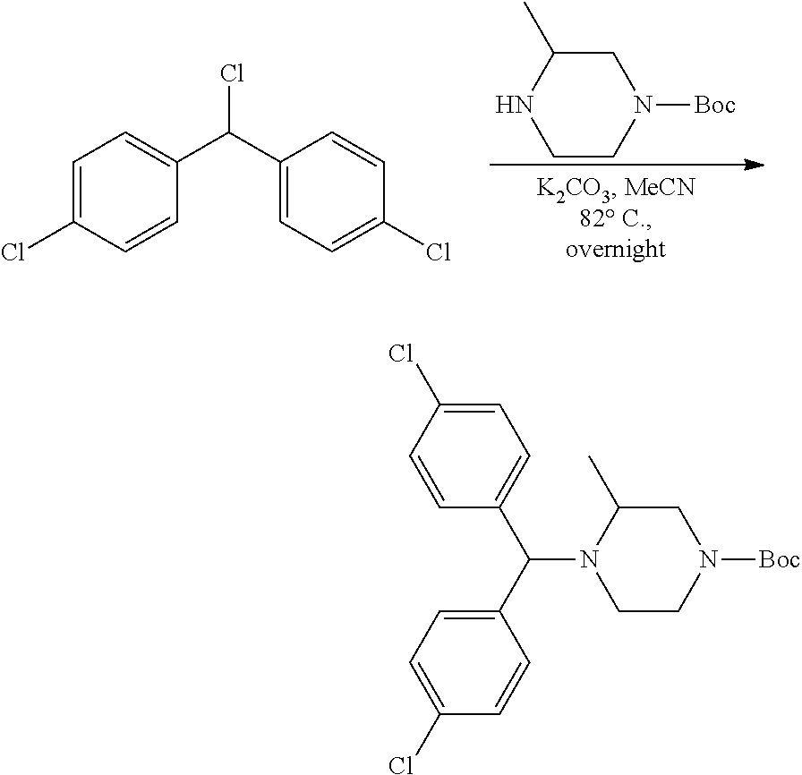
C1=C(Cl)C=CC(C(C2=CC=C(Cl)C=C2)Cl)=C1.C1CN([Boc])CC(C)N1.C1=C(Cl)C=CC(C(C2=CC=C(Cl)C=C2)N2CCN([Boc])CC2C)=C1
